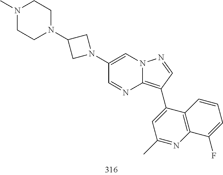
C1(C2=C3N=CC(N4CC(N5CCN(C)CC5)C4)=CN3N=C2)=CC(C)=NC2=C1C=CC=C2F
